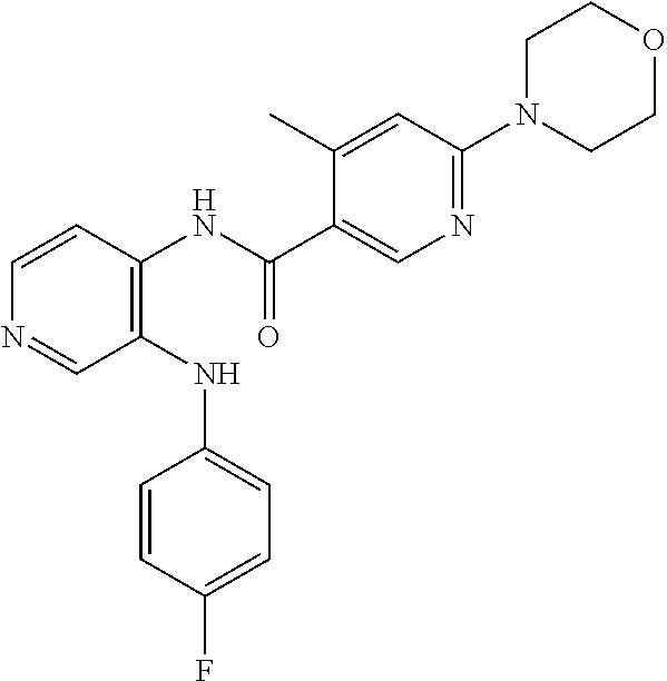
C1(NC2=CC=C(F)C=C2)=C(NC(C2=CN=C(N3CCOCC3)C=C2C)=O)C=CN=C1
